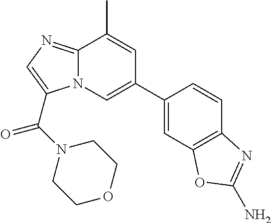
C1(C2=CN3C(=NC=C3C(N3CCOCC3)=O)C(C)=C2)=CC2=C(C=C1)N=C(N)O2
